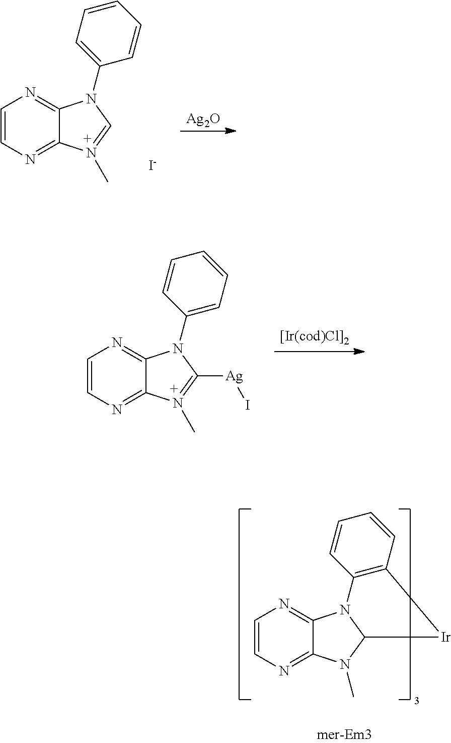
C1=CN=C2C(=N1)N(C1=CC=CC=C1)C=N2C.[I-].[Ag2O].C1=CN=C2C(=N1)N(C1=CC=CC=C1)C([Ag]I)=N2C.C1=CN=C2C(=N1)N1C(N2C)[Ir]C2=C1C=CC=C2
